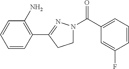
C1(C2=NN(C(C3=CC=CC(F)=C3)=O)CC2)=C(N)C=CC=C1
